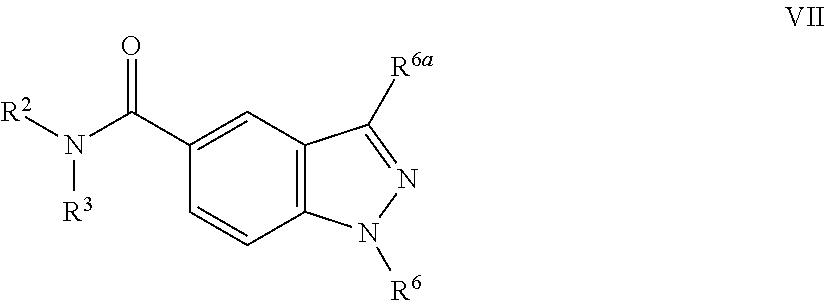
C12=C(C=C(C(N([R2])[R3])=O)C=C1)C([R6a])=NN2[R6]
